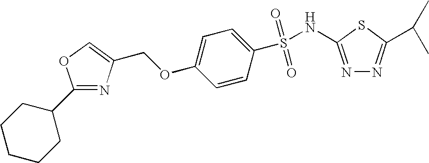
C(OC1=CC=C(S(=O)(=O)NC2=NN=C(C(C)C)S2)C=C1)C1=COC(C2CCCCC2)=N1
